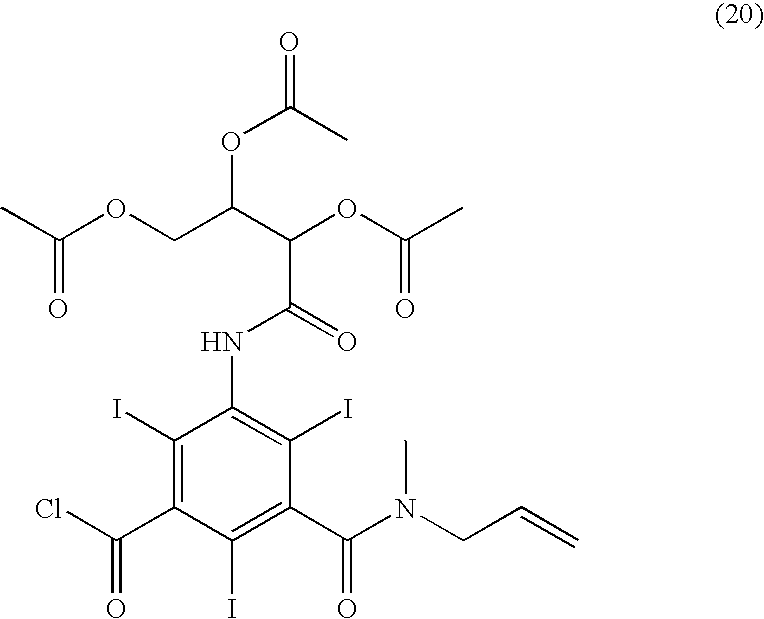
C1(I)=C(C(Cl)=O)C(I)=C(C(N(CC=C)C)=O)C(I)=C1NC(C(C(OC(=O)C)COC(C)=O)OC(C)=O)=O
